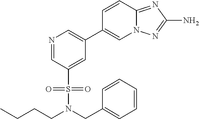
N1=CC(S(=O)(=O)N(CC2=CC=CC=C2)CCCC)=CC(C2=CN3C(=NC(N)=N3)C=C2)=C1
